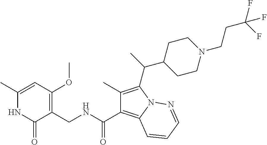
C1(C)=CC(OC)=C(CNC(C2=C3N(C(C(C)C4CCN(CCC(F)(F)F)CC4)=C2C)N=CC=C3)=O)C(=O)N1
